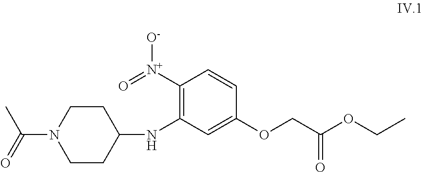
C1CC(NC2=C([N+](=O)[O-])C=CC(OCC(OCC)=O)=C2)CCN1C(=O)C
